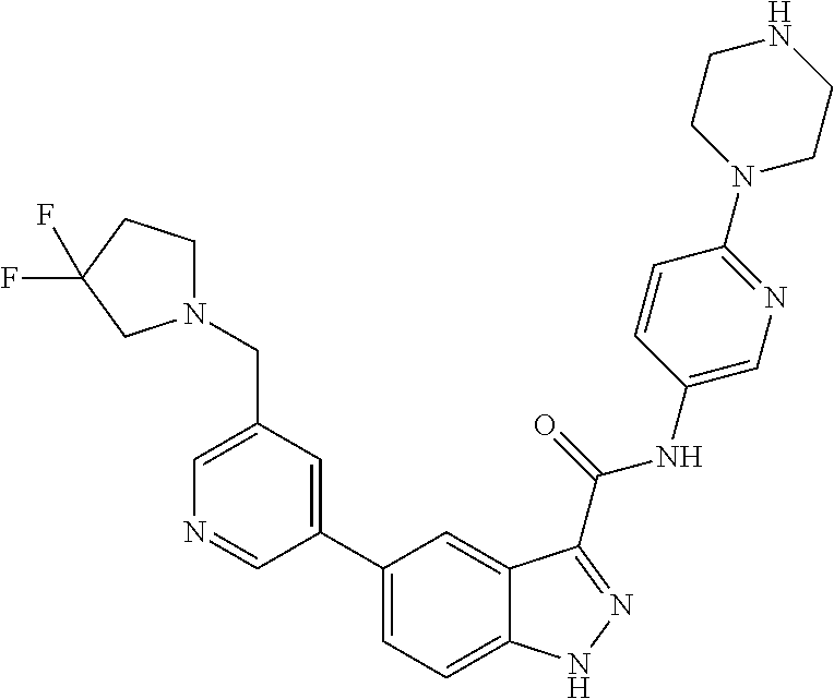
C1(CN2CCC(F)(F)C2)=CN=CC(C2=CC=C3C(=C2)C(C(NC2=CN=C(N4CCNCC4)C=C2)=O)=NN3)=C1
